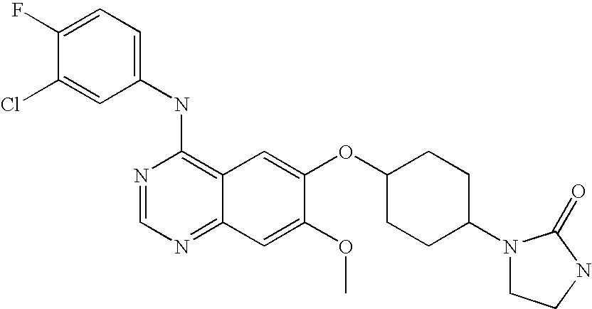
C1(NC2=C3C(=NC=N2)C=C(OC)C(OC2CCC(N4CCNC4=O)CC2)=C3)=CC=C(F)C(Cl)=C1
